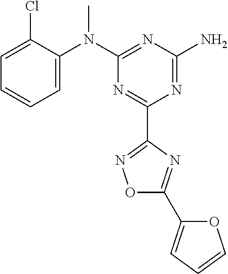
C1=C(Cl)C(N(C2=NC(N)=NC(C3=NOC(C4=CC=CO4)=N3)=N2)C)=CC=C1
